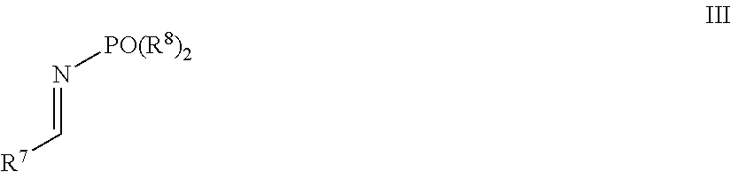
[R7]C=N[PO(R8)2]
